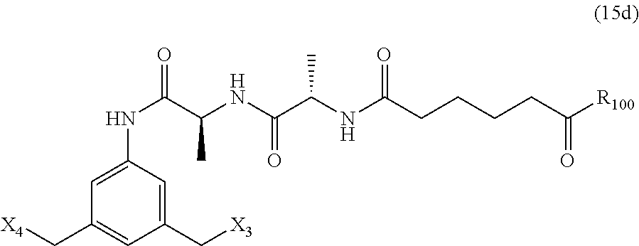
C1(C[X3])=CC(NC(C(C)NC(=O)C(NC(=O)CCCCC(=O)[R100])C)=O)=CC(C[X4])=C1
